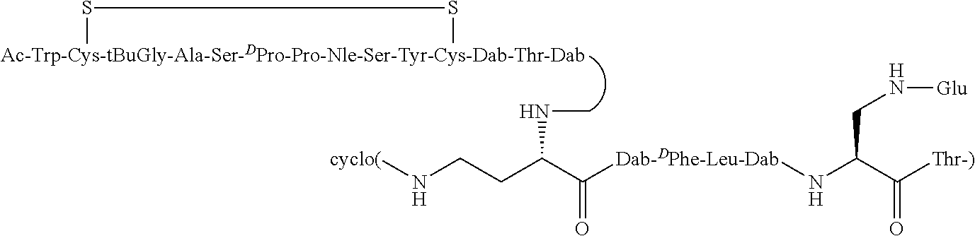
[cyclo(]NCCC(C([Dab-DPhe-Leu-Dab]NC(C([Thr-)])=O)CN[Glu])=O)NC.[Ac-Trp-Cys-tBuGly-Ala-Ser-DPro-Pro-Nle-Ser-Tyr-Cys-Dab-Thr-Dab]1SS1
